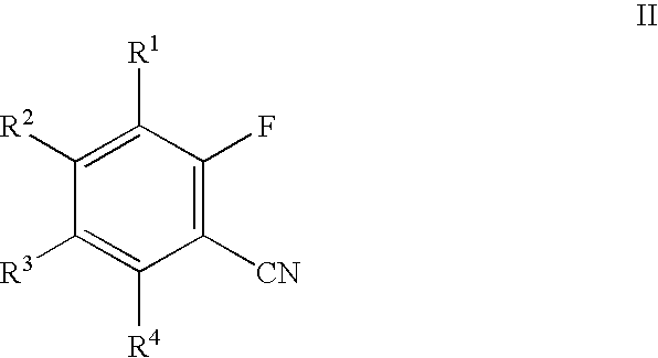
C1([CN])=C(F)C([R1])=C([R2])C([R3])=C1[R4]
